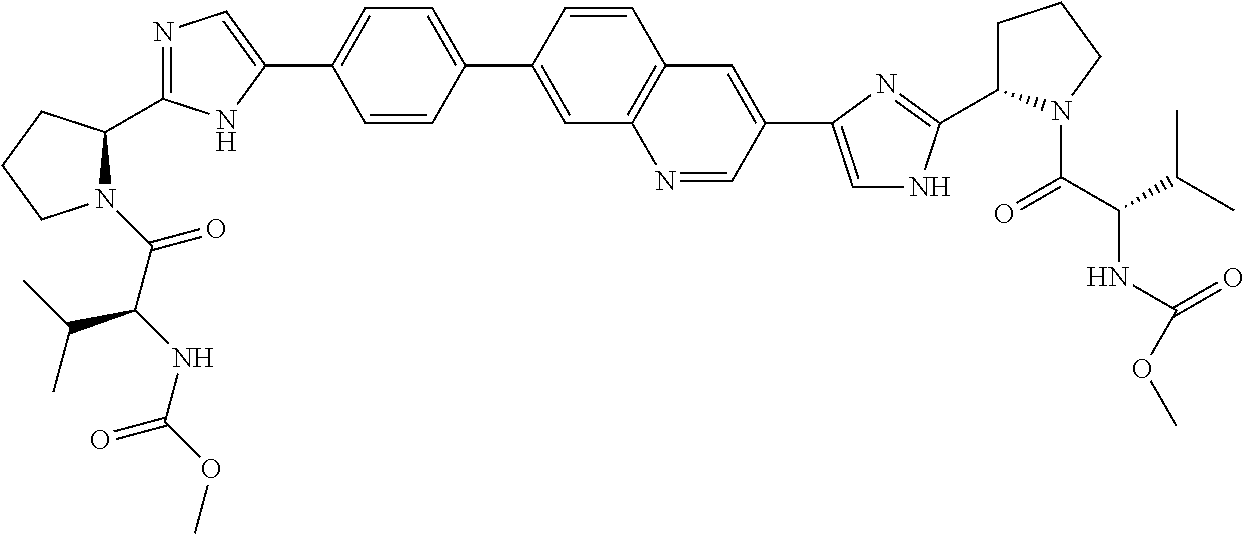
N1(C(C(NC(=O)OC)C(C)C)=O)C(C2=NC=C(C3=CC=C(C4=CC5=C(C=C4)C=C(C4=CNC(C6CCCN6C(C(C(C)C)NC(=O)OC)=O)=N4)C=N5)C=C3)N2)CCC1
